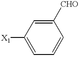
C1([X1])=CC=CC([CHO])=C1
